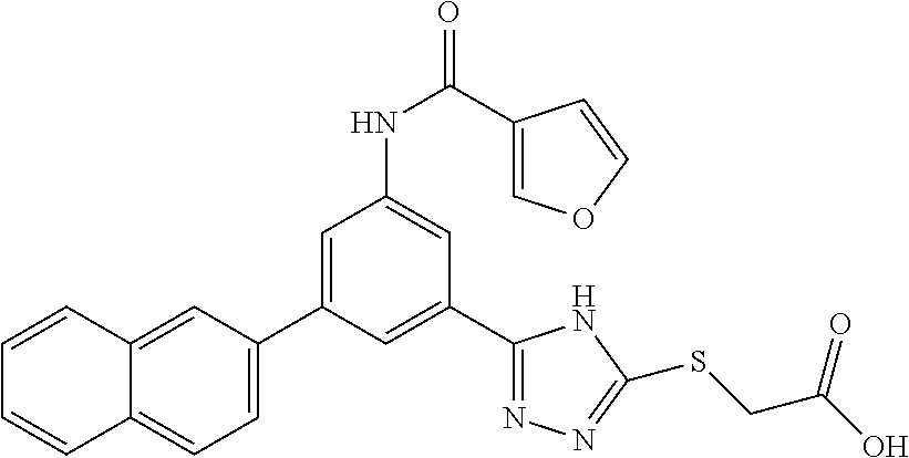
C1(C2=NN=C(SCC(O)=O)N2)=CC(C2=CC=C3C(=C2)C=CC=C3)=CC(NC(=O)C2=COC=C2)=C1
